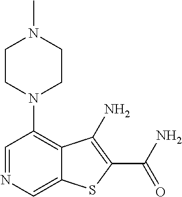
C1=NC=C2C(=C1N1CCN(C)CC1)C(N)=C(C(N)=O)S2
